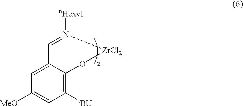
[nHexyl]N(=CC1=CC([MeO])=CC([tBU])=C1OC)[ZrCl2]
